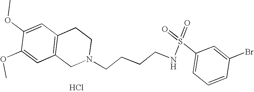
C1=C(OC)C(OC)=CC2=C1CCN(CCCCNS(=O)(=O)C1=CC=CC(Br)=C1)C2.Cl
